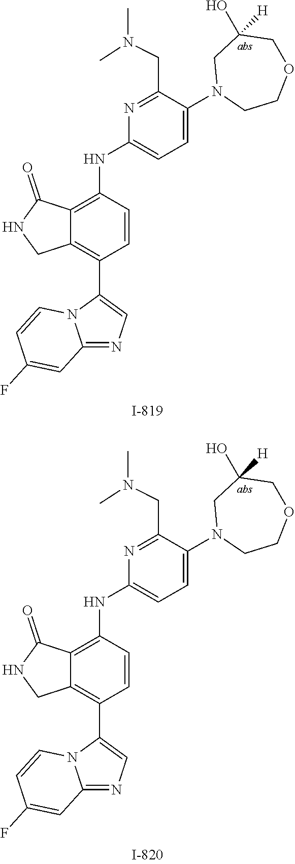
C1=CN2C(=NC=C2C2=C3C(=C(NC4=CC=C(N5CC(O)([H])COCC5)C(CN(C)C)=N4)C=C2)C(=O)NC3)C=C1F.C1=CN2C(=NC=C2C2=C3C(=C(NC4=CC=C(N5CC(O)([H])COCC5)C(CN(C)C)=N4)C=C2)C(=O)NC3)C=C1F
